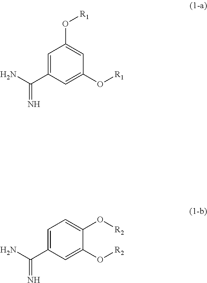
C1=C(C(N)=N)C=C(O[R1])C=C1O[R1].C1=C(C(N)=N)C=C(O[R2])C(O[R2])=C1
